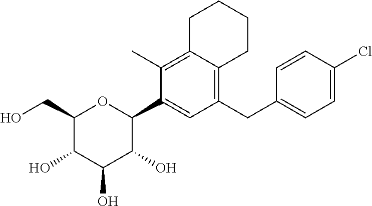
C1(CO)C(O)C(O)C(O)C(C2=CC(CC3=CC=C(Cl)C=C3)=C3C(=C2C)CCCC3)O1
